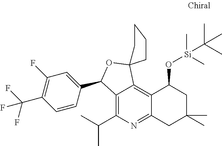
C12=C(C(C)C)N=C3C(=C1C1(OC2C2=CC(F)=C(C(F)(F)F)C=C2)CCCC1)C(O[Si](C)(C)C(C)(C)C)CC(C)(C)C3
